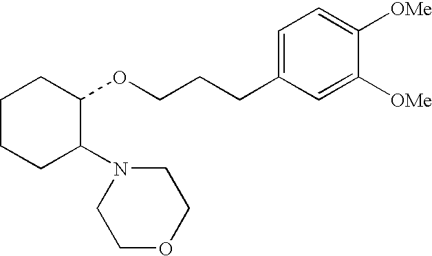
C1CCC(N2CCOCC2)C(OCCCC2=CC=C([OMe])C([OMe])=C2)C1
